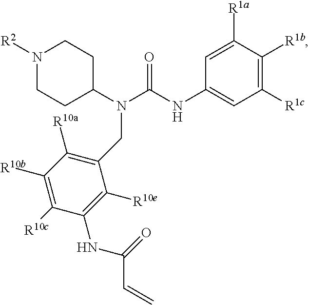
N1([R2])CCC(N(C(NC2=CC([R1c])=C([R1b])C([R1a])=C2)=O)CC2=C([R10a])C([R10b])=C([R10c])C(NC(C=C)=O)=C2[R10e])CC1
